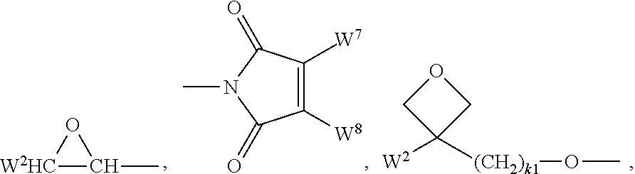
[W2HC]1C(C)O1.C1([W8])=C([W7])C(=O)N(C)C1=O.C1([W2])([(CH2)k1]OC)COC1
